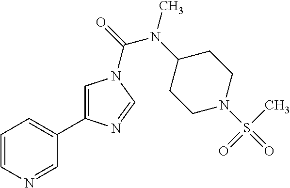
C1=CN=CC(C2=CN(C(=O)N(C3CCN(S(=O)(C)=O)CC3)C)C=N2)=C1
